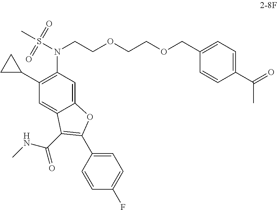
C12=CC(N(S(C)(=O)=O)CCOCCOCC3=CC=C(C(=O)C)C=C3)=C(C3CC3)C=C1C(C(NC)=O)=C(C1=CC=C(F)C=C1)O2
